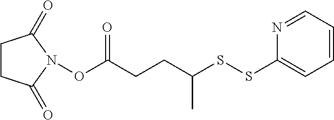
C1CC(=O)N(OC(CCC(SSC2=CC=CC=N2)C)=O)C1=O
